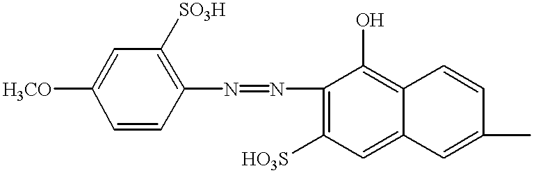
[H3CO]C1=CC([SO3H])=C(N=NC2=C([HO3S])C=C3C(=C2O)C=CC(C)=C3)C=C1
